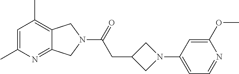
C1=C(C)N=C2C(=C1C)CN(C(=O)CC1CN(C3=CC=NC(OC)=C3)C1)C2
